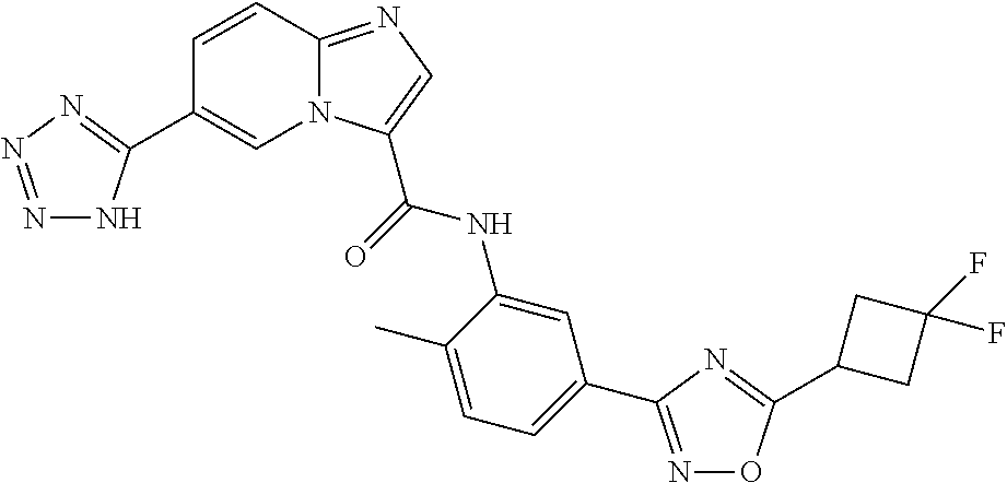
C1=C(C)C(NC(=O)C2=CN=C3N2C=C(C2=NN=NN2)C=C3)=CC(C2=NOC(C3CC(F)(F)C3)=N2)=C1
